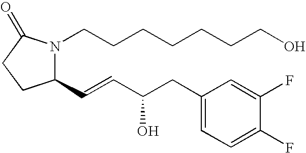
N1(CCCCCCCO)C(C=CC(CC2=CC=C(F)C(F)=C2)O)CCC1=O
